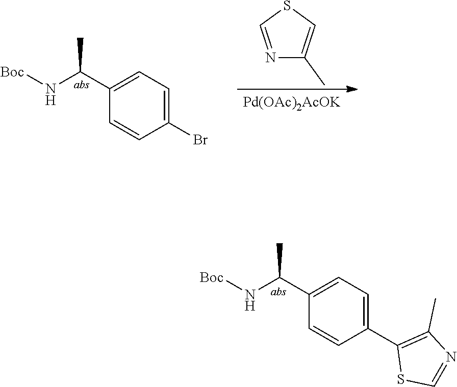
N(C(C1=CC=C(C2=C(C)N=CS2)C=C1)C)[Boc].N(C(C1=CC=C(Br)C=C1)C)[Boc].C1=NC(C)=CS1.[Pd(OAc)2AcOK]
